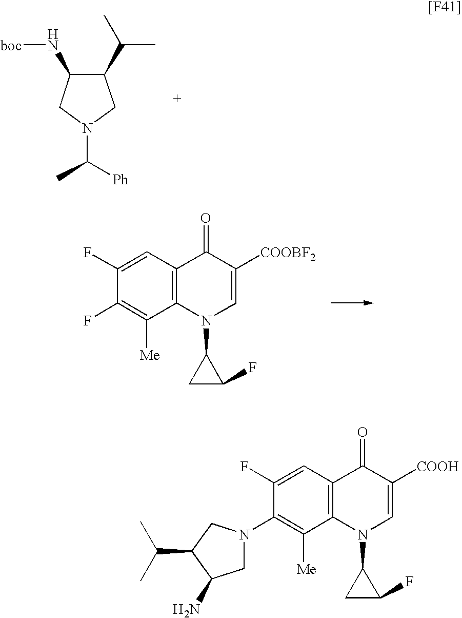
C1(F)=CC2=C(C([Me])=C1N1CC(N)C(C(C)C)C1)N(C1CC1F)C=C([COOH])C2=O.C1(C(C)C)C(N[boc])CN(C([Ph])C)C1.C1(F)=CC2=C(C([Me])=C1F)N(C1CC1F)C=C([COOBF2])C2=O
